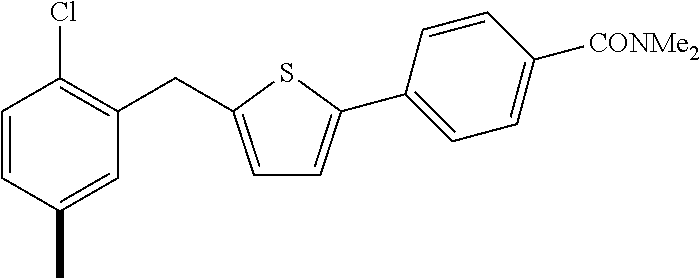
C1=CC(C)=CC(CC2=CC=C(C3=CC=C([CONMe2])C=C3)S2)=C1Cl
